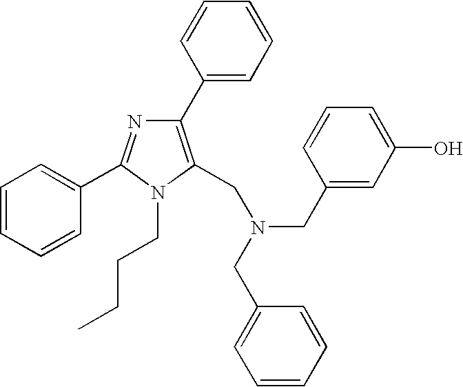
C1=CC(C2=C(CN(CC3=CC=CC=C3)CC3=CC(O)=CC=C3)N(CCCC)C(C3=CC=CC=C3)=N2)=CC=C1
